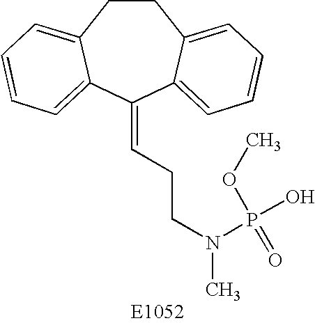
C1CC2=CC=CC=C2C(=CCCN(C)P(O)(OC)=O)C2=CC=CC=C12
